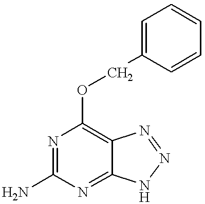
C1(N)=NC(OCC2=CC=CC=C2)=C2C(=N1)NN=N2
